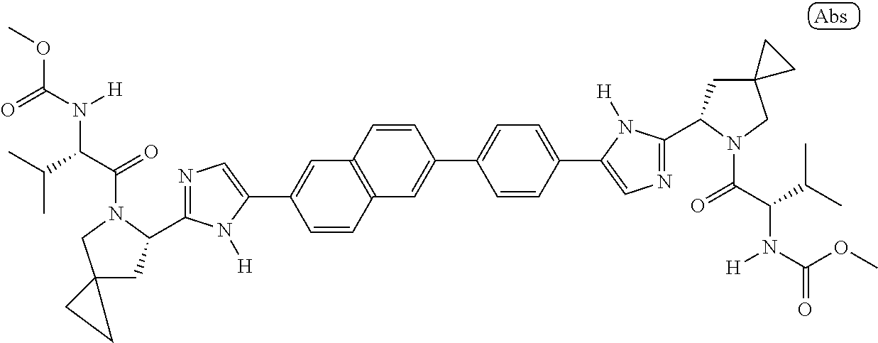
C1=CC2=C(C=C1C1=CN=C(C3CC4(CN3C(C(C(C)C)N(C(=O)OC)[H])=O)CC4)N1[H])C=CC(C1=CC=C(C3=CN=C(C4CC5(CN4C(=O)C(C(C)C)N(C(OC)=O)[H])CC5)N3[H])C=C1)=C2
